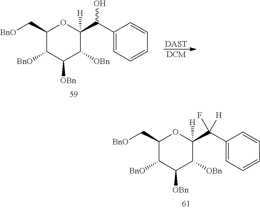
C1(C[BnO])C([BnO])C([OBn])C([OBn])C(C(C2=CC=CC=C2)(F)[H])([H])O1.C1(C[BnO])C([BnO])C([OBn])C([OBn])C(C(C2=CC=CC=C2)O)([H])O1.[DAST].[DCM]
